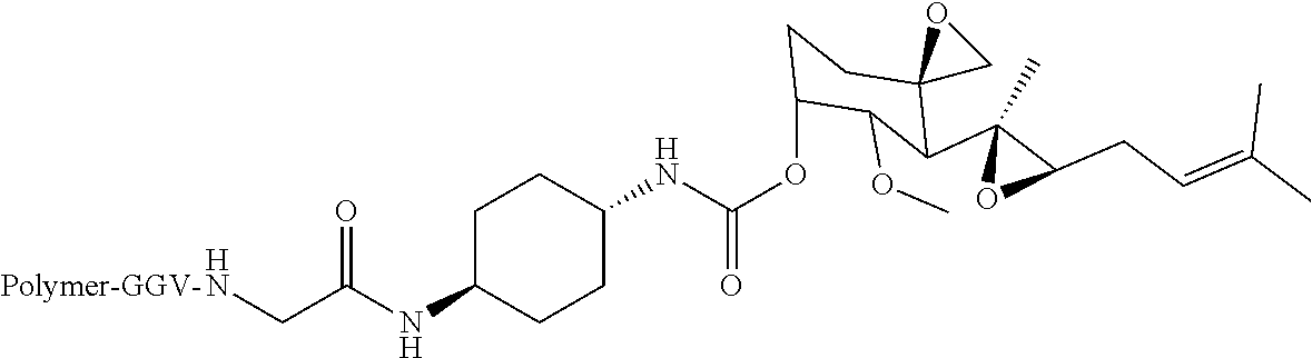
C1(NC(OC2CCC3(C(C4(C)OC4CC=C(C)C)C2OC)CO3)=O)CCC(NC(CN)=O)CC1.[Polymer-GGV-]
